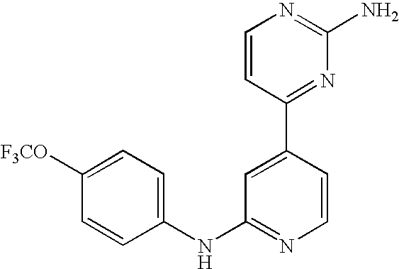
C1(NC2=NC=CC(C3=NC(N)=NC=C3)=C2)=CC=C([F3CO])C=C1
